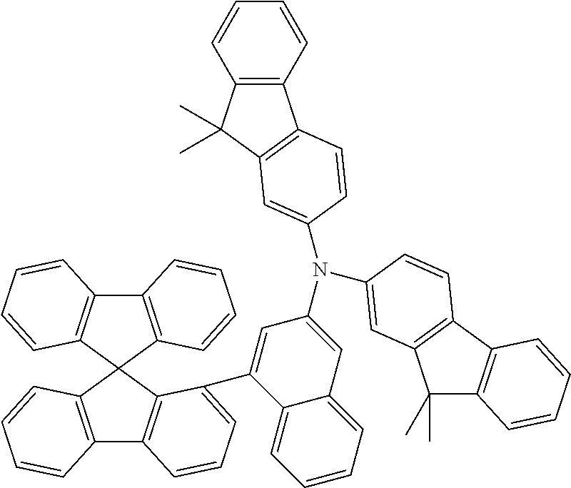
C12=C(C3(C4=C1C=CC=C4C1=CC(N(C4=CC5=C(C6=C(C5(C)C)C=CC=C6)C=C4)C4=CC5=C(C6=C(C5(C)C)C=CC=C6)C=C4)=CC4=CC=CC=C14)C1=C(C4=C3C=CC=C4)C=CC=C1)C=CC=C2
